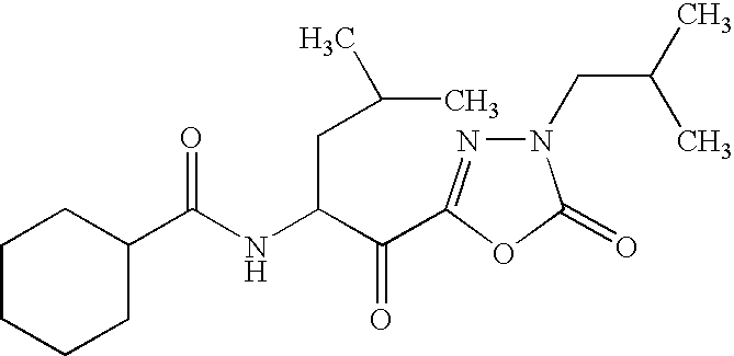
C1(C(NC(CC(C)C)C(=O)C2=NN(CC(C)C)C(=O)O2)=O)CCCCC1
